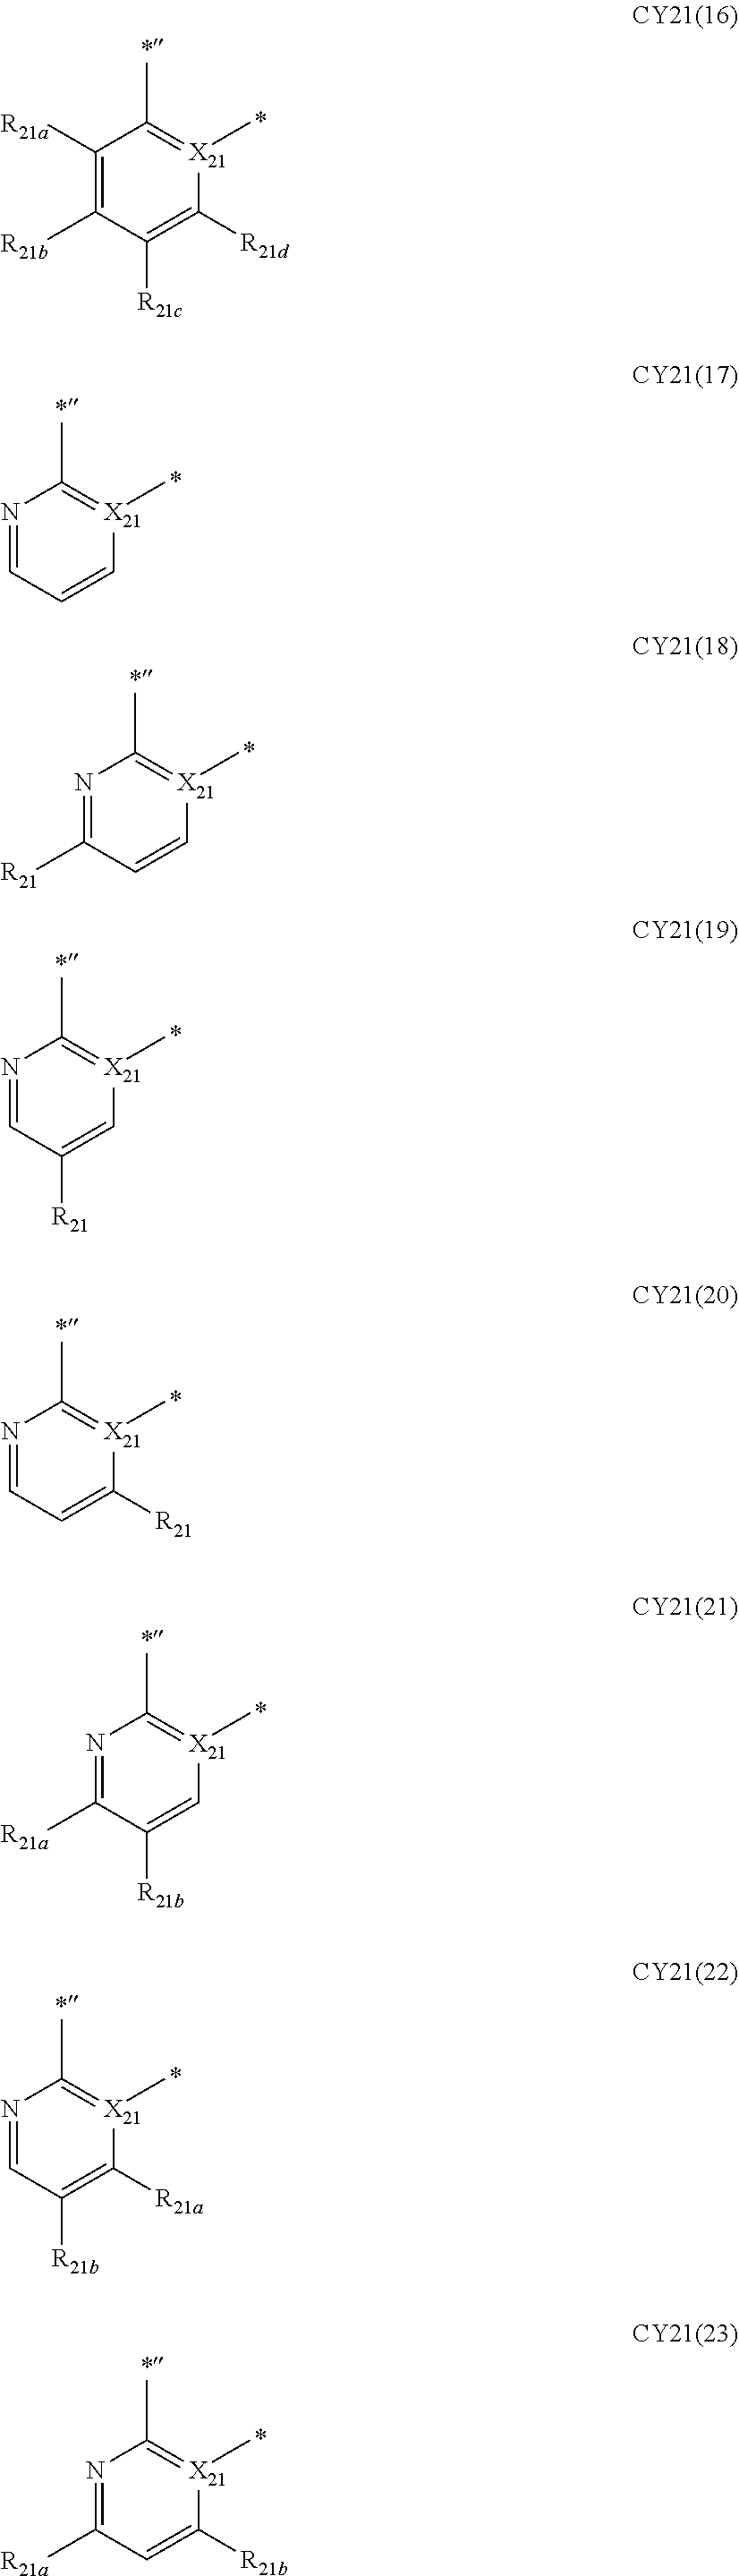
C1([R21a])=C([R21b])C([R21c])=C([R21d])[X21](C)=C1C.N1=CC=C[X21](C)=C1C.N1=C([R21])C=C[X21](C)=C1C.N1=CC([R21])=C[X21](C)=C1C.N1=CC=C([R21])[X21](C)=C1C.N1=C([R21a])C([R21b])=C[X21](C)=C1C.N1=CC([R21b])=C([R21a])[X21](C)=C1C.N1=C([R21a])C=C([R21b])[X21](C)=C1C
